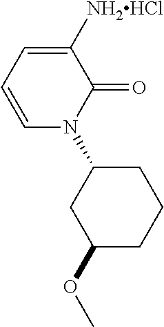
C1=C([NH2HCl])C(=O)N(C2CC(OC)CCC2)C=C1
